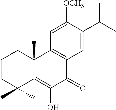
C1=C([OCH3])C(C(C)C)=CC2=C1C1(C)C(=C(O)C2=O)C(C)(C)CCC1
